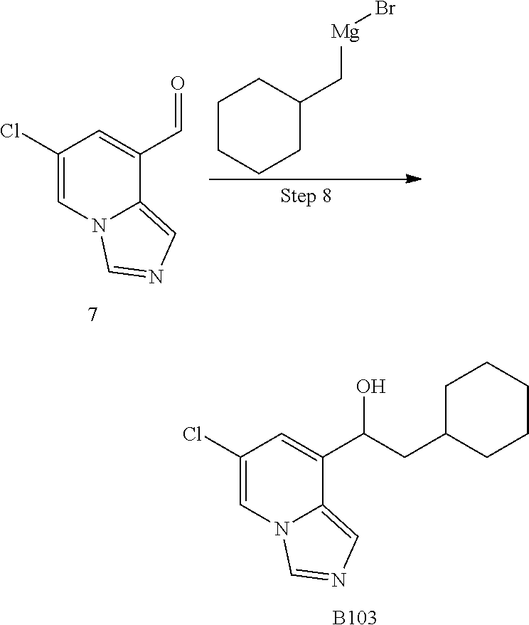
C1(Cl)=CN2C(=CN=C2)C(C=O)=C1.C1CCCC(C[Mg]Br)C1.C1(Cl)=CN2C(=CN=C2)C(C(CC2CCCCC2)O)=C1.[B103]
